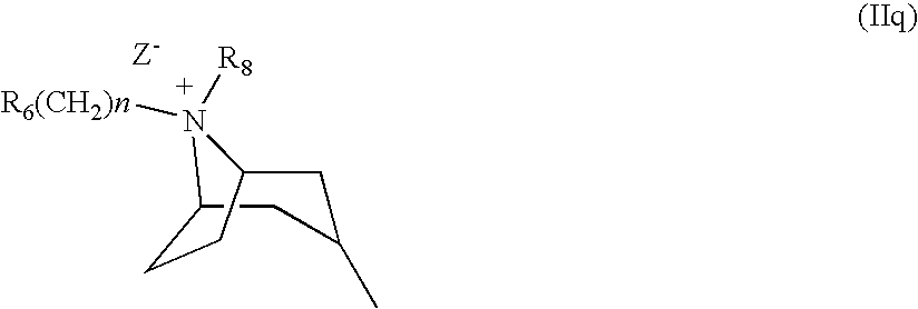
C12CC(C)CC(CC1)N2([R8])[R6(CH2)n]
